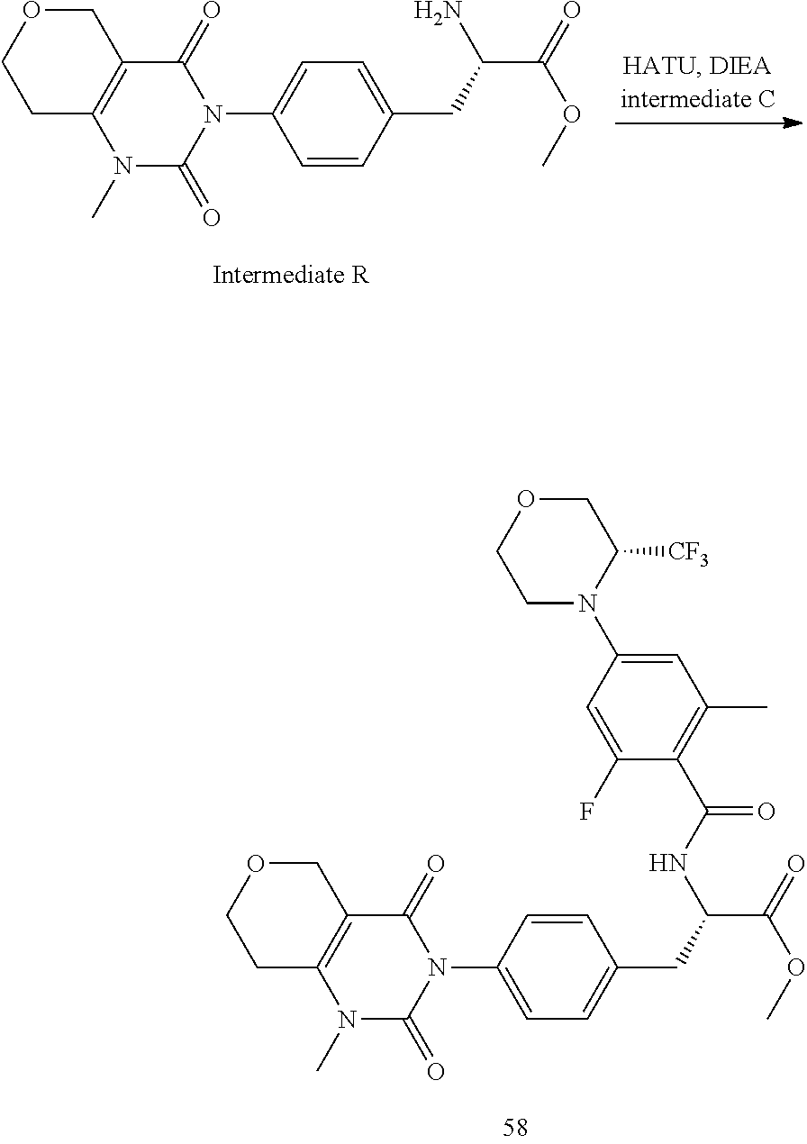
NC(CC1=CC=C(N2C(=O)C3=C(N(C)C2=O)CCOC3)C=C1)C(=O)OC.C1N(C2=CC(C)=C(C(NC(CC3=CC=C(N4C(=O)C5=C(N(C)C4=O)CCOC5)C=C3)C(=O)OC)=O)C(F)=C2)C([CF3])COC1
